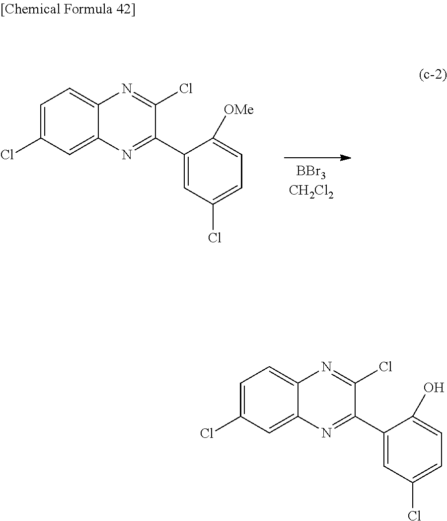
C1=C(Cl)C=C2C(=C1)N=C(Cl)C(C1=CC(Cl)=CC=C1[OMe])=N2.C1=C(Cl)C=C2C(=C1)N=C(Cl)C(C1=CC(Cl)=CC=C1O)=N2
